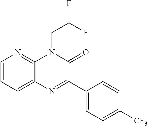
C12=CC=CN=C1N(CC(F)F)C(=O)C(C1=CC=C([CF3])C=C1)=N2
